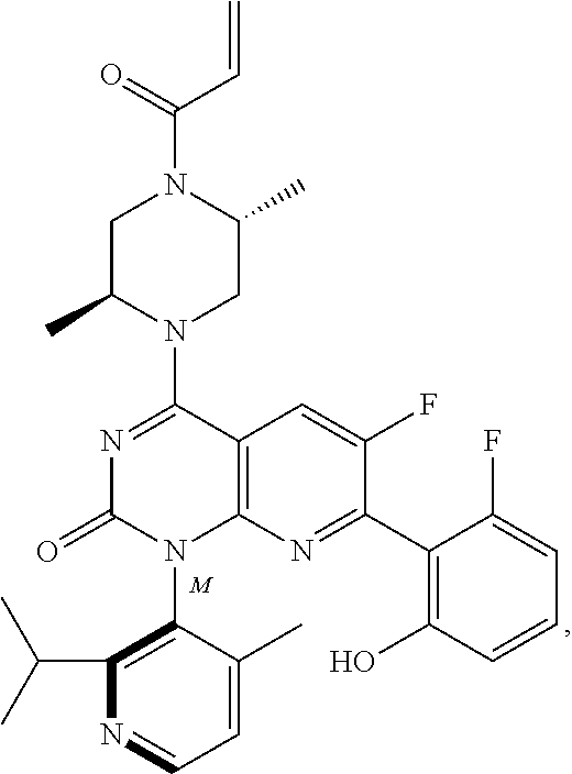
C1C(C)N(C2=NC(=O)N(C3=C(C(C)C)N=CC=C3C)C3=C2C=C(F)C(C2=C(O)C=CC=C2F)=N3)CC(C)N1C(=O)C=C.[M]
